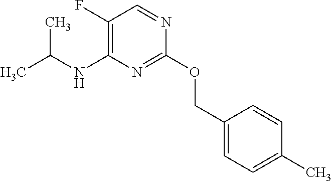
C1(OCC2=CC=C(C)C=C2)=NC(NC(C)C)=C(F)C=N1
